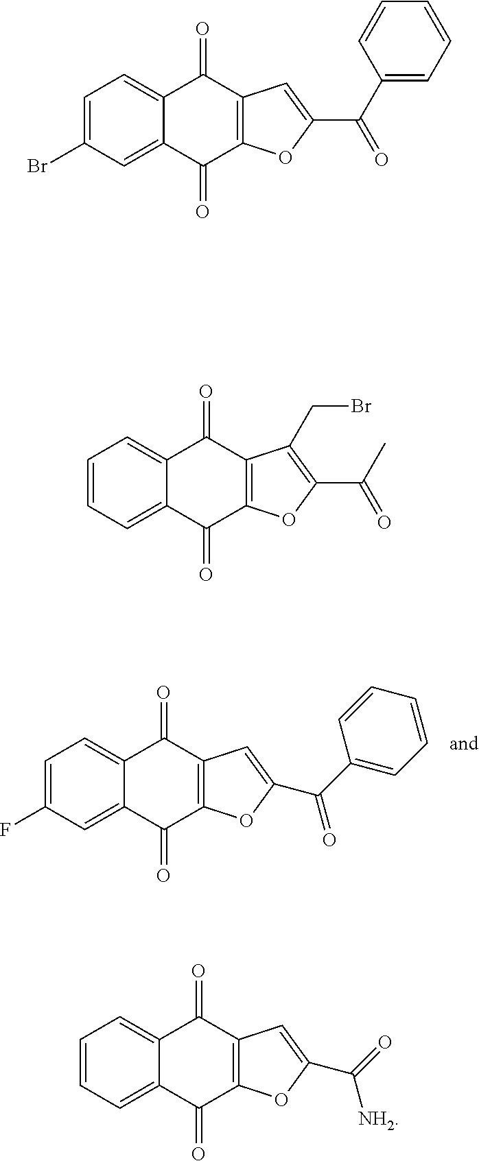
C1=C(F)C=C2C(=C1)C(=O)C1=C(C2=O)OC(C(C2=CC=CC=C2)=O)=C1.C1=C(Br)C=C2C(=C1)C(=O)C1=C(C2=O)OC(C(C2=CC=CC=C2)=O)=C1.C1=CC=C2C(=C1)C(=O)C1=C(C2=O)OC(C(C)=O)=C1CBr.C1=CC=C2C(=C1)C(=O)C1=C(C2=O)OC(C(=O)[NH2])=C1
